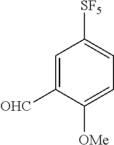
C1=C([OHC])C([OMe])=CC=C1[SF5]
